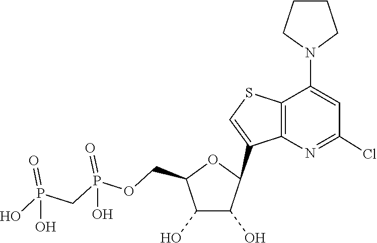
C1(C2C(O)C(O)C(COP(=O)(O)CP(=O)(O)O)O2)=CSC2=C1N=C(Cl)C=C2N1CCCC1
